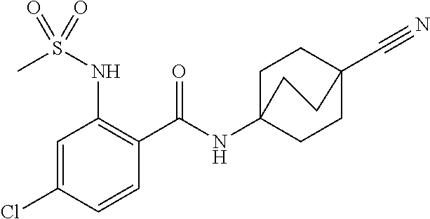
C1=C(Cl)C=CC(C(=O)NC23CCC(C#N)(CC2)CC3)=C1NS(C)(=O)=O
